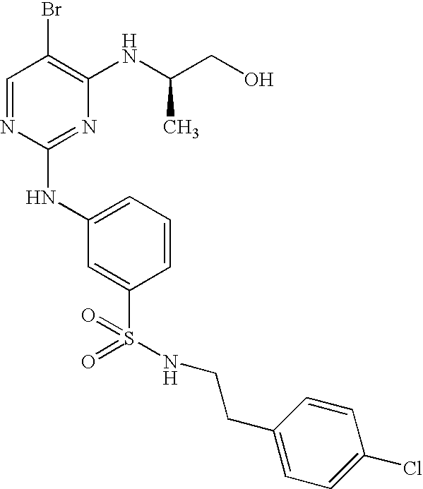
C1=NC(NC2=CC=CC(S(=O)(=O)NCCC3=CC=C(Cl)C=C3)=C2)=NC(NC(CO)C)=C1Br
